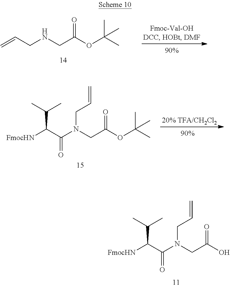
[FmocHN]C(C(N(CC(O)=O)CC=C)=O)C(C)C.C=CCNCC(OC(C)(C)C)=O.[FmocHN]C(C(N(CC(OC(C)(C)C)=O)CC=C)=O)C(C)C
